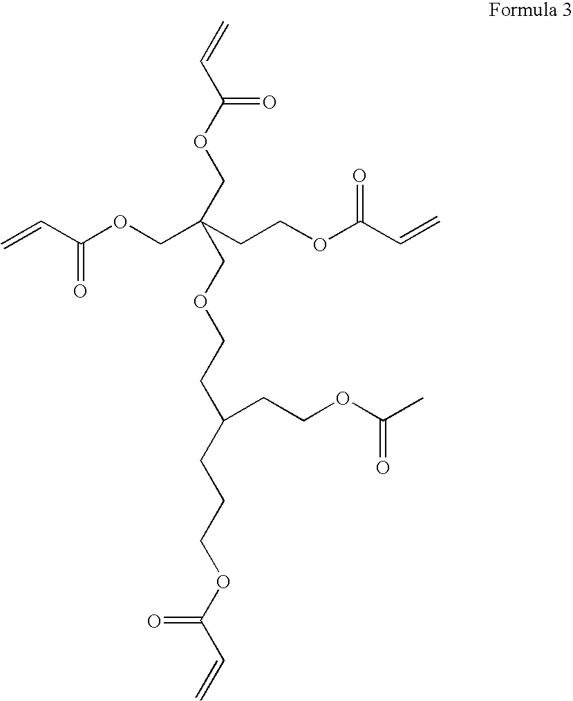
C=CC(OCC(CCOC(C=C)=O)(COC(C=C)=O)COCCC(CCOC(C)=O)CCCOC(C=C)=O)=O
